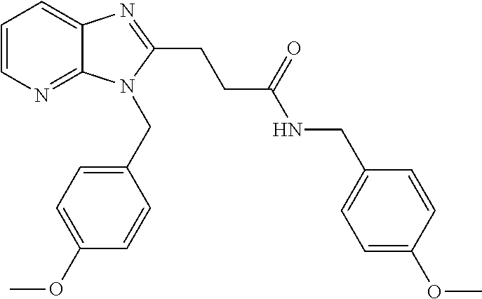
C1=CN=C2C(=C1)N=C(CCC(NCC1=CC=C(OC)C=C1)=O)N2CC1=CC=C(OC)C=C1
